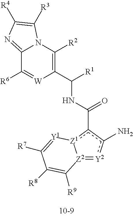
C1(C([R1])NC(c2[Z1]3[Z2](=[Y2]c2N)C([R9])=C([R8])C([R7])=[Y1]3)=O)=C([R2])N2C(=NC([R4])=C2[R3])C([R6])=[W]1
